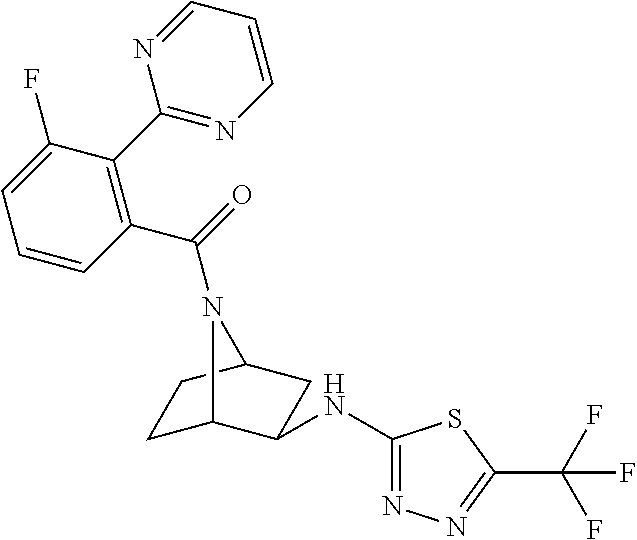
C1C2C(NC3=NN=C(C(F)(F)F)S3)CC(C1)N2C(=O)C1=C(C2=NC=CC=N2)C(F)=CC=C1
